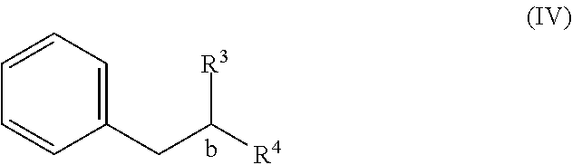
C1=CC=C(CC([R4])[R3])C=C1
